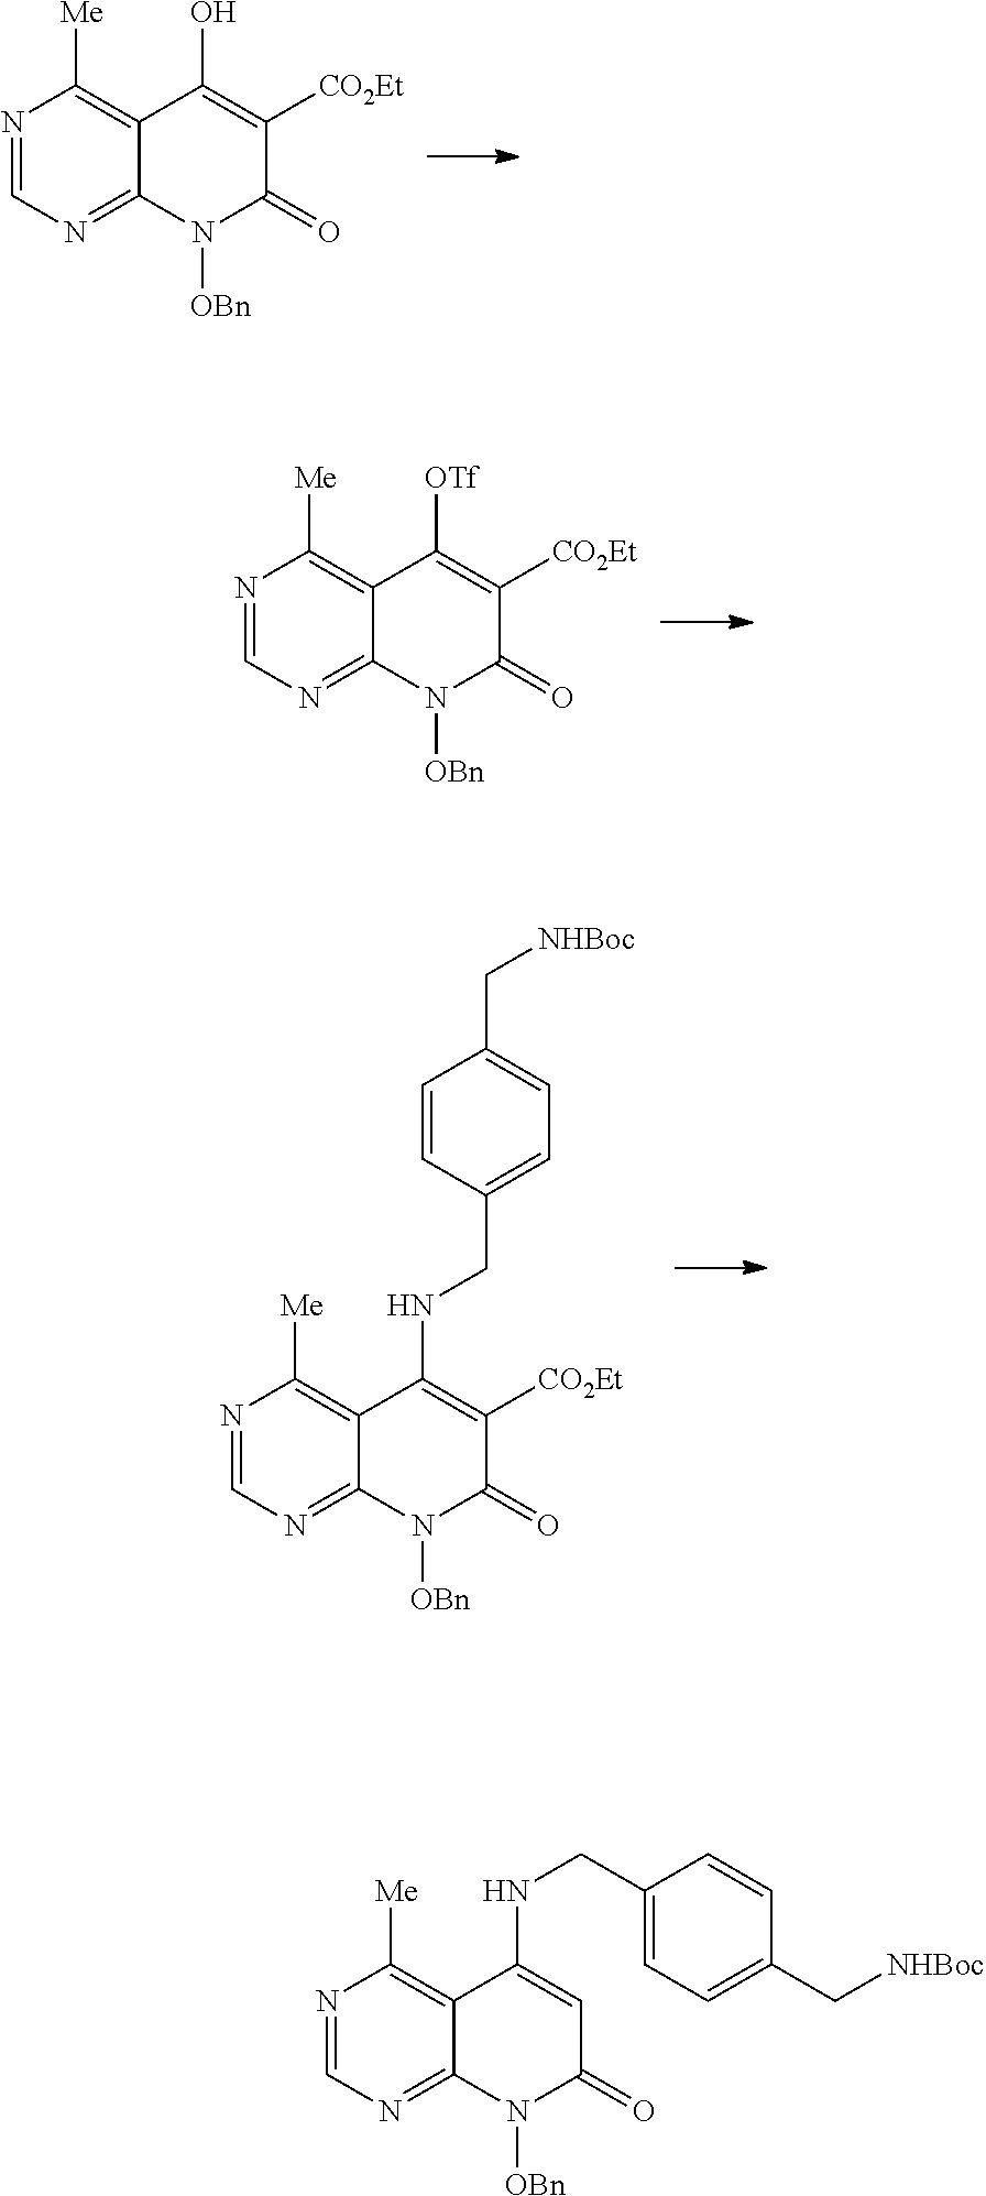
N1=CN=C2C(=C1[Me])C(O)=C([CO2Et])C(=O)N2[OBn].N1=CN=C2C(=C1[Me])C([OTf])=C([CO2Et])C(=O)N2[OBn].N1=CN=C2C(=C1[Me])C(NCC1=CC=C(C[NHBoc])C=C1)=C([CO2Et])C(=O)N2[OBn].N1=CN=C2C(=C1[Me])C(NCC1=CC=C(C[NHBoc])C=C1)=CC(=O)N2[OBn]
